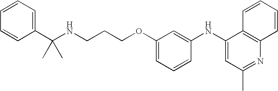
C(COC1=CC=CC(NC2=CC(C)=NC3=C2C=CC=C3)=C1)CNC(C1=CC=CC=C1)(C)C
